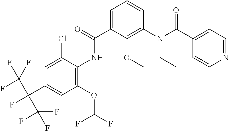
C1=C(C(=O)NC2=C(OC(F)F)C=C(C(C(F)(F)F)(C(F)(F)F)F)C=C2Cl)C(OC)=C(N(C(C2=CC=NC=C2)=O)CC)C=C1
